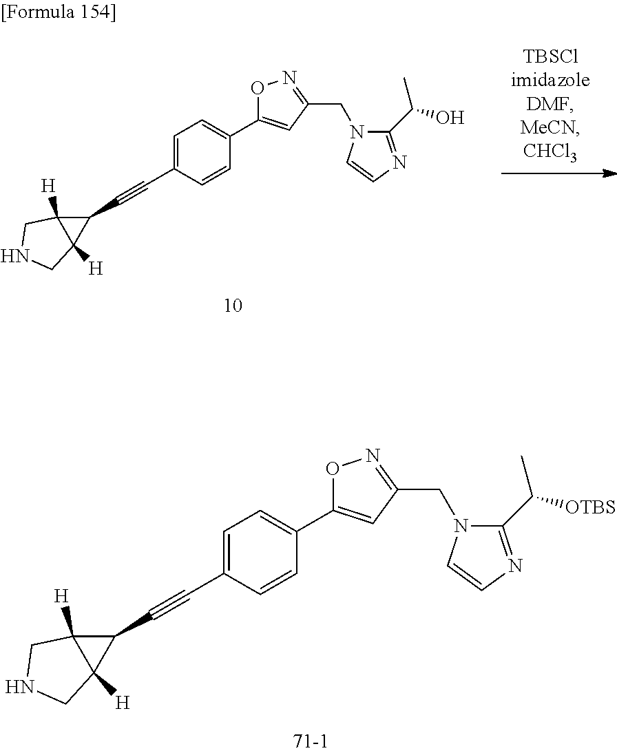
C(C1=CC=C(C2=CC(CN3C(C([OTBS])C)=NC=C3)=NO2)C=C1)#CC1C2([H])C1([H])CNC2.C(C1=CC=C(C2=CC(CN3C(C(O)C)=NC=C3)=NO2)C=C1)#CC1C2([H])C1([H])CNC2
